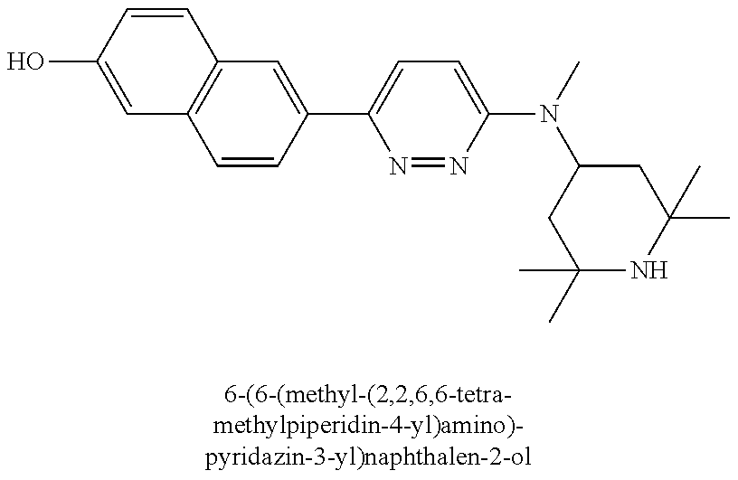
C1(C2=CC=C(N(C)C3CC(C)(C)NC(C)(C)C3)N=N2)=CC2=C(C=C1)C=C(O)C=C2
